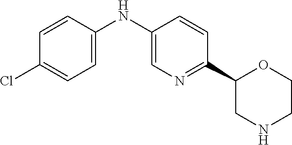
N(C1=CN=C(C2CNCCO2)C=C1)C1=CC=C(Cl)C=C1
